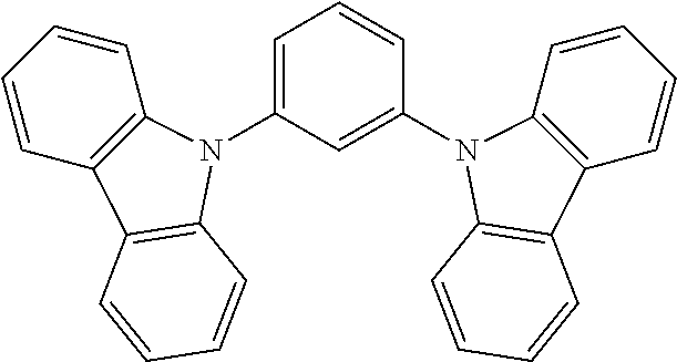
C1=CC=CC2=C1N(C1=CC=CC(N3C4=C(C=CC=C4)C4=C3C=CC=C4)=C1)C1=C2C=CC=C1
